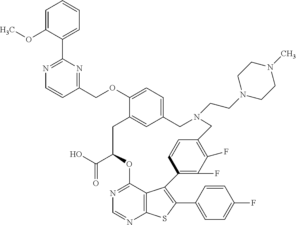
C1(C(O)=O)OC2=NC=NC3=C2C(=C(C2=CC=C(F)C=C2)S3)C2=C(F)C(F)=C(C=C2)CN(CCN2CCN(C)CC2)CC2=CC=C(OCC3=NC(C4=CC=CC=C4OC)=NC=C3)C(=C2)C1
